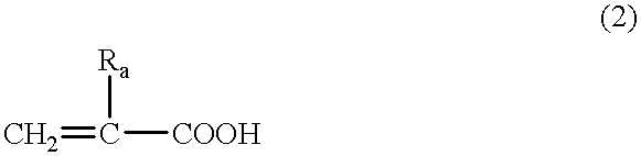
C=C([COOH])[Ra]
